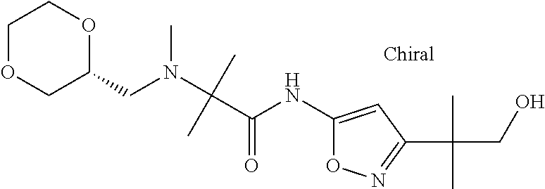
C(C(NC1=CC(C(CO)(C)C)=NO1)=O)(N(C)CC1OCCOC1)(C)C
